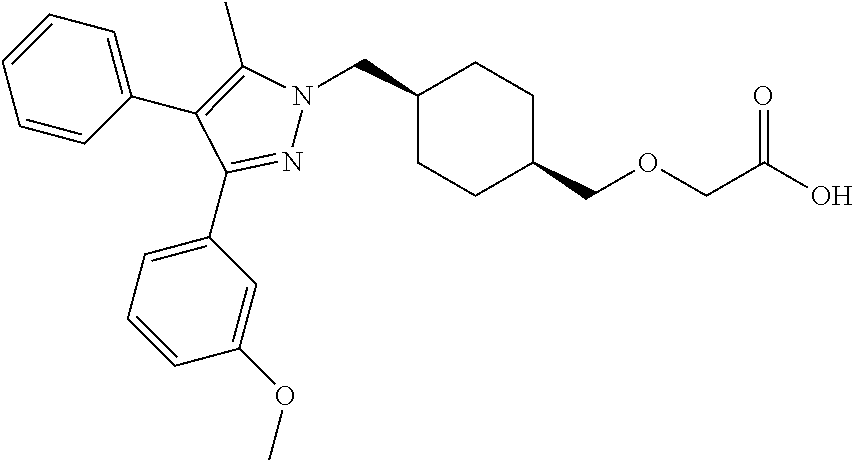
C1(CN2N=C(C3=CC=CC(OC)=C3)C(C3=CC=CC=C3)=C2C)CCC(COCC(O)=O)CC1
